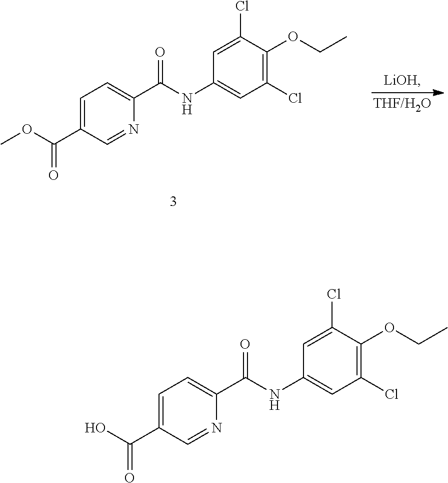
C1=C(C(O)=O)C=NC(C(NC2=CC(Cl)=C(OCC)C(Cl)=C2)=O)=C1.C1=C(C(OC)=O)C=NC(C(NC2=CC(Cl)=C(OCC)C(Cl)=C2)=O)=C1
